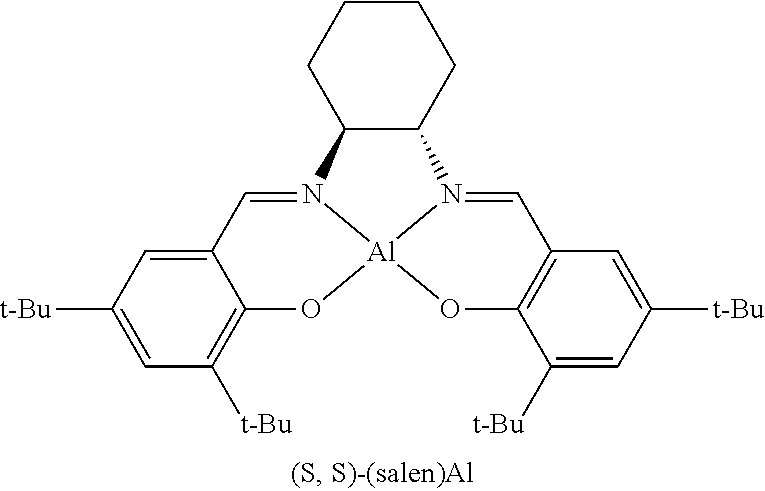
C12C(N3=CC4=CC([t-Bu])=CC([t-Bu])=C4O[Al]34N1=CC1=C(O4)C([t-Bu])=CC([t-Bu])=C1)CCCC2
